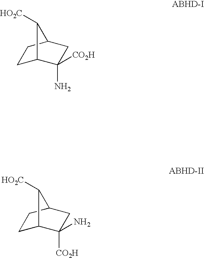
C1C2C(N)([CO2H])CC(C1)C2[HO2C].C1C2C([CO2H])(N)CC(C1)C2[HO2C]
